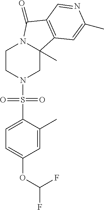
C1CN(S(C2=CC=C(OC(F)F)C=C2C)(=O)=O)CC2(C)N1C(=O)C1=C2C=C(C)N=C1
